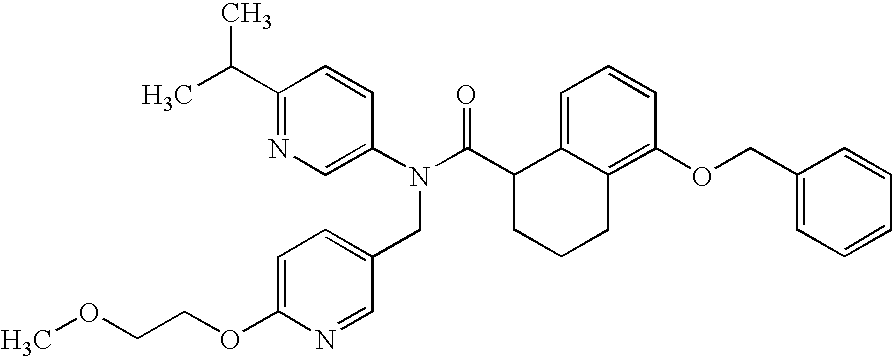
C1(C(C)C)=NC=C(N(C(C2CCCC3=C(OCC4=CC=CC=C4)C=CC=C23)=O)CC2=CC=C(OCCOC)N=C2)C=C1
